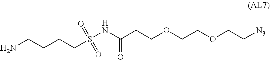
NCCCCS(NC(CCOCCOCC[N3])=O)(=O)=O
